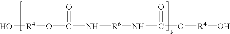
O[R4]OC(N[R6]NC(O[R4]O)=O)=O
